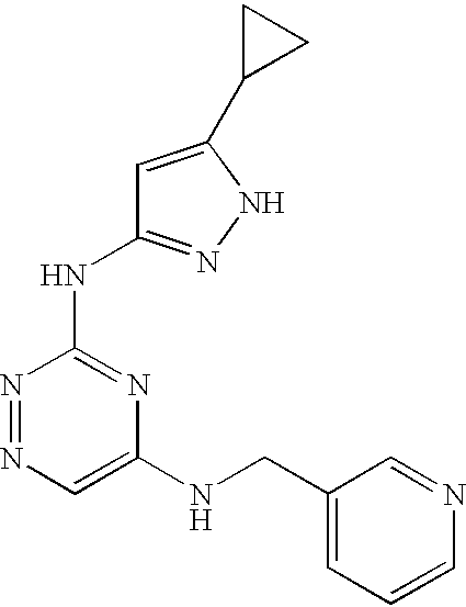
N1=NC(NC2=NNC(C3CC3)=C2)=NC(NCC2=CC=CN=C2)=C1
